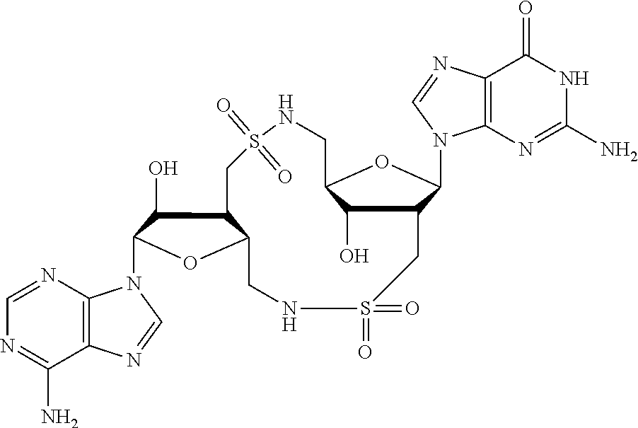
C12=C(N=CN=C1N)N(C1C(O)C3C(O1)CNS(=O)(=O)CC1C(O)C(CNS(=O)(=O)C3)OC1N1C3=C(N=C1)C(=O)NC(N)=N3)C=N2
